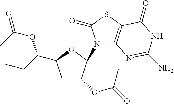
C1C(OC(=O)C)C(N2C3=C(SC2=O)C(=O)NC(N)=N3)OC1C(CC)OC(=O)C
